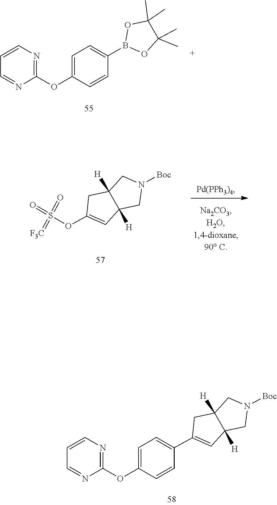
C1=CN=C(OC2=CC=C(B3OC(C)(C)C(C)(C)O3)C=C2)N=C1.C1C(OS(=[F3C])(=O)=O)=CC2([H])C1([H])CN([Boc])C2.C1(OC2=CC=C(C3=CC4([H])C([H])(C3)CN([Boc])C4)C=C2)=NC=CC=N1
